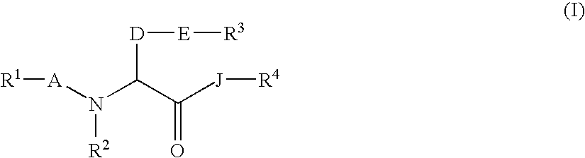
[R1][A]N(C(C([J][R4])=O)[D][E][R3])[R2]
